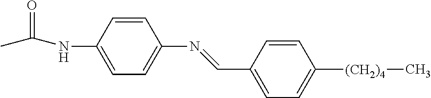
C1=CC(NC(C)=O)=CC=C1N=CC1=CC=C([(CH2)4]C)C=C1
